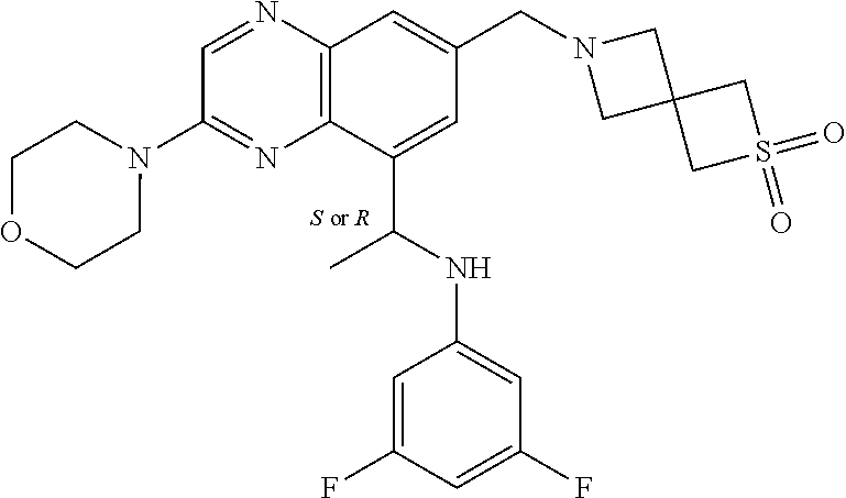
C1=NC2=C(N=C1N1CCOCC1)C(C(C)NC1=CC(F)=CC(F)=C1)=CC(CN1CC3(C1)CS(=O)(=O)C3)=C2
